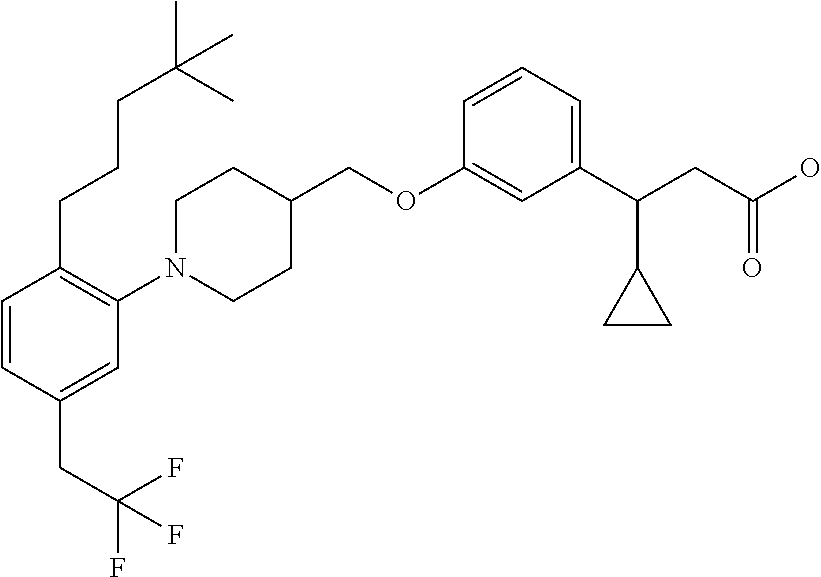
C1(OCC2CCN(C3=C(CCCC(C)(C)C)C=CC(CC(F)(F)F)=C3)CC2)=CC(C(CC(O)=O)C2CC2)=CC=C1
